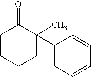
C1CCC(C)(C2=CC=CC=C2)C(=O)C1
